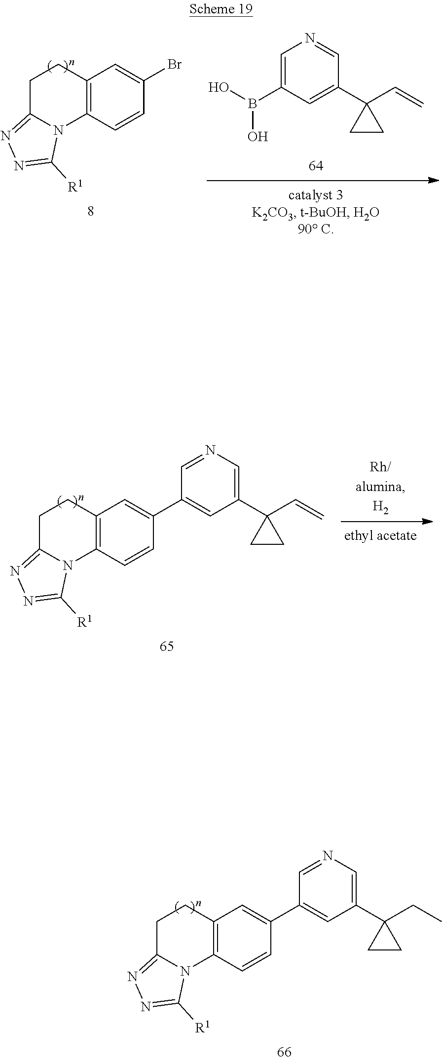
C1C2=NN=C([R1])N2C2=C(C1)C=C(Br)C=C2.C1=C(B(O)O)C=C(C2(C=C)CC2)C=N1.C1C2=NN=C([R1])N2C2=C(C1)C=C(C1=CC(C3(C=C)CC3)=CN=C1)C=C2.C1C2=NN=C([R1])N2C2=C(C1)C=C(C1=CC(C3(CC)CC3)=CN=C1)C=C2
